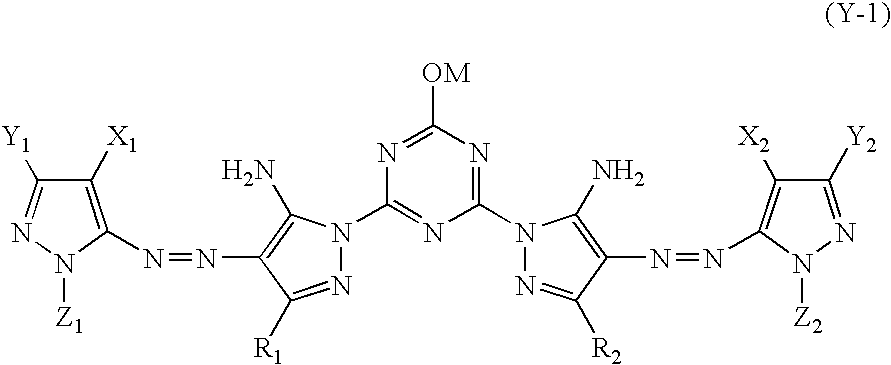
C1([X1])=C(N=NC2=C(N)N(C3=NC(N4N=C([R2])C(N=NC5=C([X2])C([Y2])=NN5[Z2])=C4N)=NC([OM])=N3)N=C2[R1])N([Z1])N=C1[Y1]
